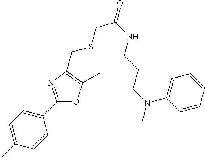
C1=C(C)C=CC(C2=NC(CSCC(=O)NCCCN(C)C3=CC=CC=C3)=C(C)O2)=C1
